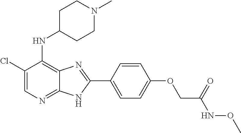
C1(Cl)=CN=C2C(=C1NC1CCN(C)CC1)N=C(C1=CC=C(OCC(NOC)=O)C=C1)N2
